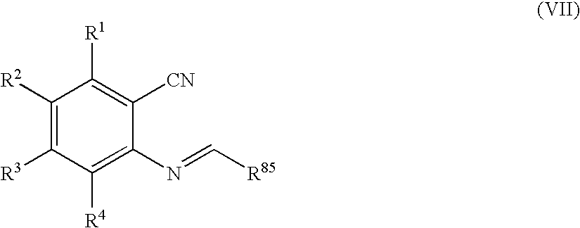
C1([R2])=C([R3])C([R4])=C(N=C[R85])C([CN])=C1[R1]
